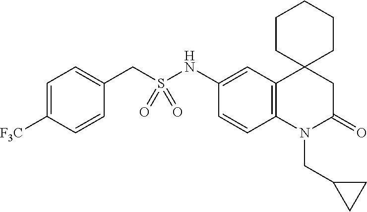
C1=C([F3C])C=CC(CS(NC2=CC3=C(C=C2)N(CC2CC2)C(=O)CC32CCCCC2)(=O)=O)=C1
